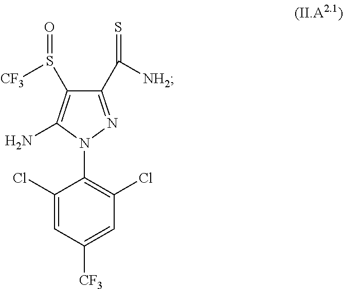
C1(Cl)=CC([CF3])=CC(Cl)=C1N1N=C(C(=S)[NH2])C(S([CF3])=O)=C1N
